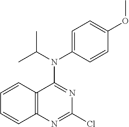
C1(Cl)=NC2=C(C(N(C3=CC=C(OC)C=C3)C(C)C)=N1)C=CC=C2
